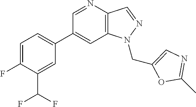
C1(C2=CC=C(F)C(C(F)F)=C2)=CC2=C(C=NN2CC2=CN=C(C)O2)N=C1
